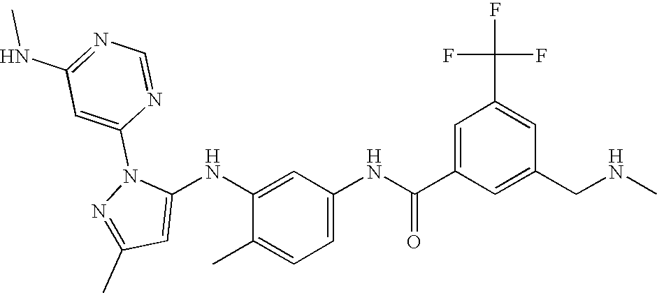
C1(NC2=CC(C)=NN2C2=CC(NC)=NC=N2)=CC(NC(C2=CC(C(F)(F)F)=CC(CNC)=C2)=O)=CC=C1C
